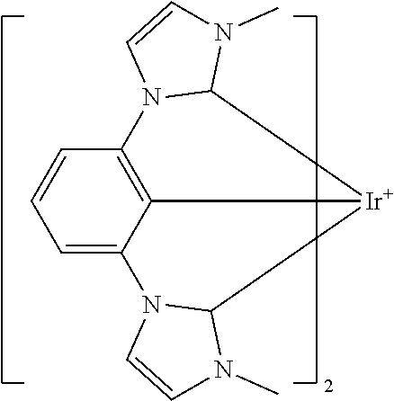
C1=CC=C2C3=C1N1C([Ir]3C3N2C=CN3C)N(C)C=C1
